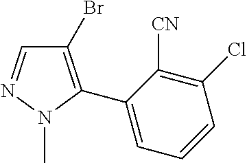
C1=NN(C)C(C2=CC=CC(Cl)=C2[CN])=C1Br
